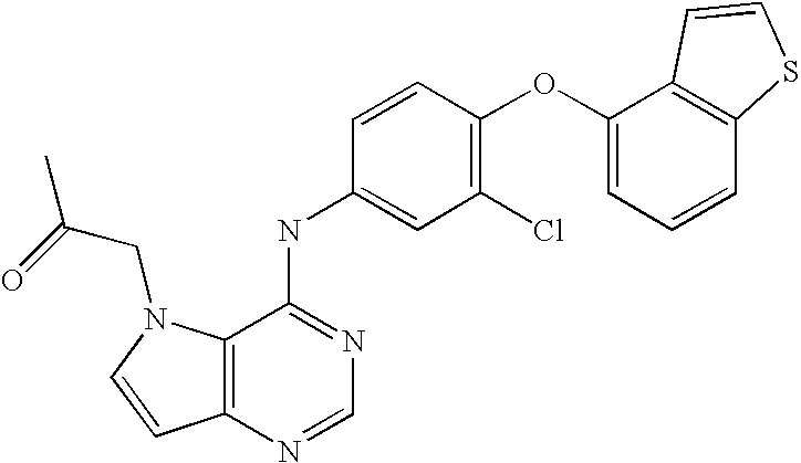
C12=C(N=CN=C1NC1=CC(Cl)=C(OC3=CC=CC4=C3C=CS4)C=C1)C=CN2CC(=O)C
